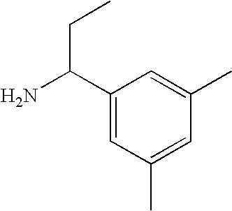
C1(C(N)CC)=CC(C)=CC(C)=C1
